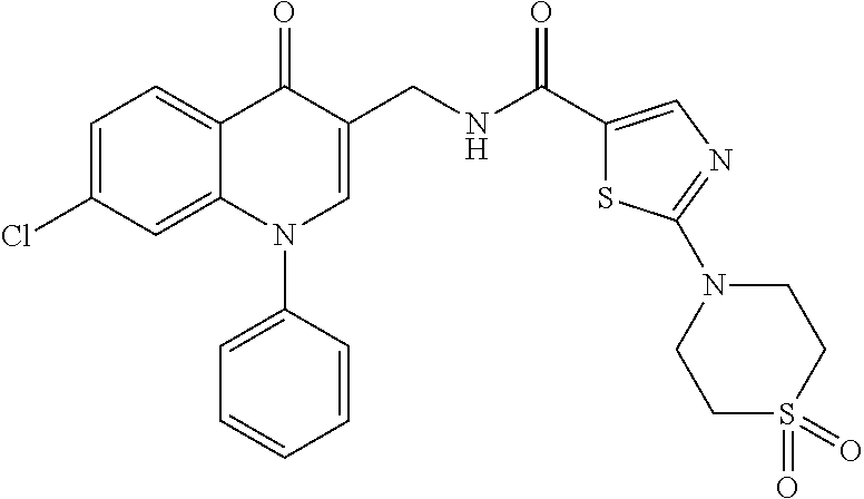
C1=C(Cl)C=C2C(=C1)C(=O)C(CNC(C1=CN=C(N3CCS(=O)(=O)CC3)S1)=O)=CN2C1=CC=CC=C1
